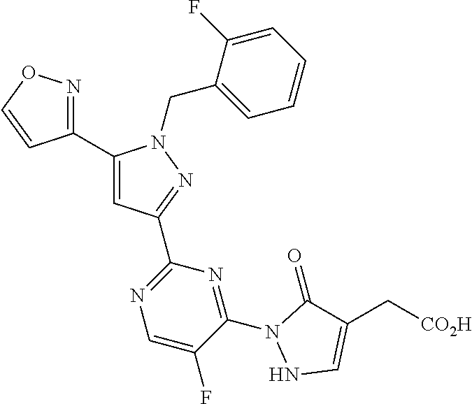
C1(C2=CC(C3=NC=C(F)C(N4NC=C(C[CO2H])C4=O)=N3)=NN2CC2=CC=CC=C2F)=NOC=C1
